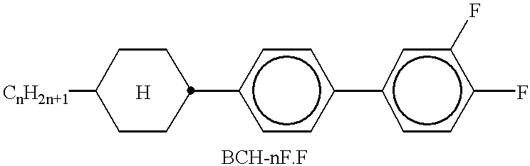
[CnH2n+1]C1CCC(c2ccc(-c3ccc(F)c(F)c3)cc2)CC1.[H]
